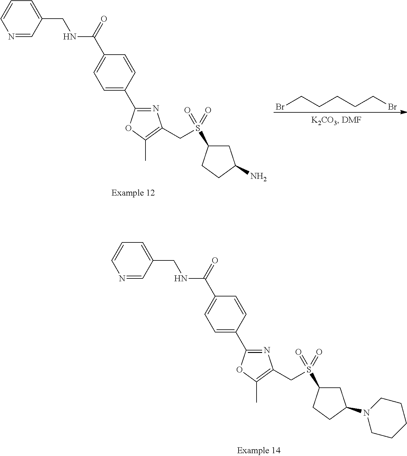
C1=C(CNC(=O)C2=CC=C(C3=NC(CS(C4CC(N5CCCCC5)CC4)(=O)=O)=C(C)O3)C=C2)C=NC=C1.C1=C(CNC(=O)C2=CC=C(C3=NC(CS(C4CC(N)CC4)(=O)=O)=C(C)O3)C=C2)C=NC=C1.BrCCCCCBr
